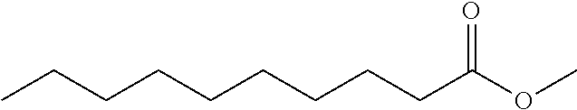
CCCCCCCCCC(OC)=O
